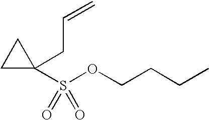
C1C(S(OCCCC)(=O)=O)(CC=C)C1
